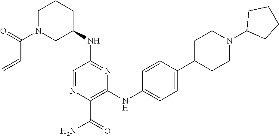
C1(NC2=NC(NC3=CC=C(C4CCN(C5CCCC5)CC4)C=C3)=C(C(=O)N)N=C2)CCCN(C(C=C)=O)C1
